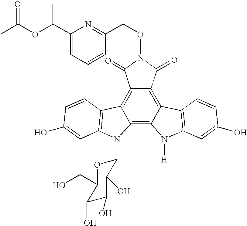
C12=C3C(=C4C(=C1C(=O)N(OCC1=NC(C(OC(C)=O)C)=CC=C1)C2=O)C1=C(N4[H])C=C(O)C=C1)N(C1OC(CO)C(O)C(O)C1O)C1=C3C=CC(O)=C1
